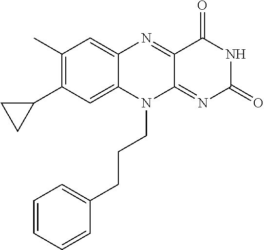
C1(C)=C(C2CC2)C=C2C(=C1)N=C1C(=NC(=O)NC1=O)N2CCCC1=CC=CC=C1
